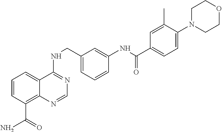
C1=CC(C(N)=O)=C2C(=C1)C(NCC1=CC=CC(NC(=O)C3=CC=C(N4CCOCC4)C(C)=C3)=C1)=NC=N2
